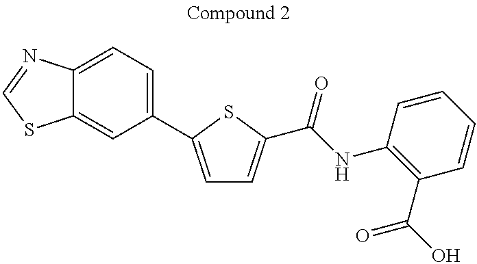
C1=C(C2=CC=C3C(=C2)SC=N3)SC(C(NC2=C(C(O)=O)C=CC=C2)=O)=C1
